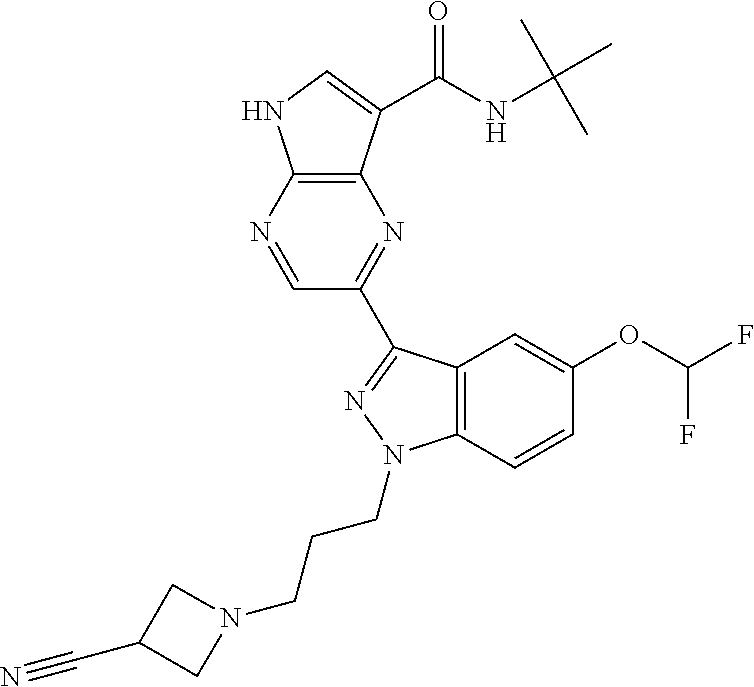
C12=C(N=CC(C3=NN(CCCN4CC(C#N)C4)C4=C3C=C(OC(F)F)C=C4)=N1)NC=C2C(NC(C)(C)C)=O
